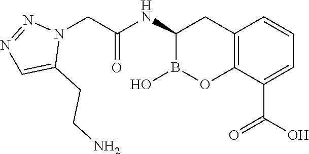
C12=C(C(C(O)=O)=CC=C1)OB(O)C(NC(CN1N=NC=C1CCN)=O)C2
